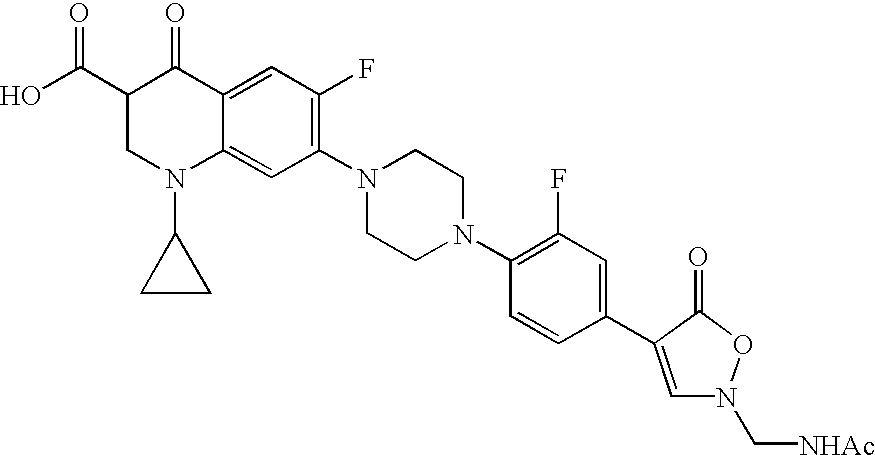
C1(C(=O)O)CN(C2CC2)C2=CC(N3CCN(C4=C(F)C=C(C5=CN(C[NHAc])OC5=O)C=C4)CC3)=C(F)C=C2C1=O
